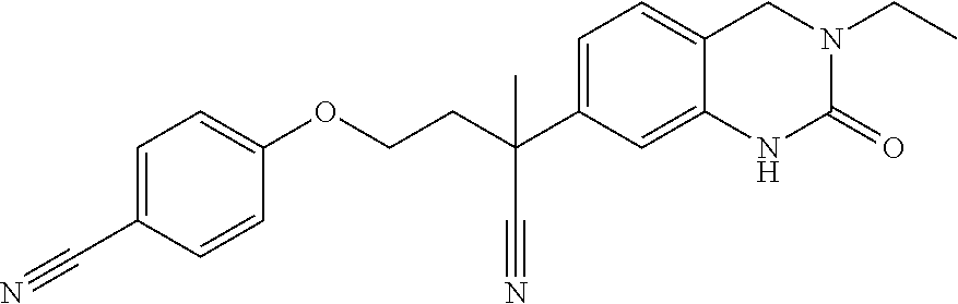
C1=C(C#N)C=CC(OCCC(C2=CC=C3C(=C2)NC(=O)N(CC)C3)(C)C#N)=C1
